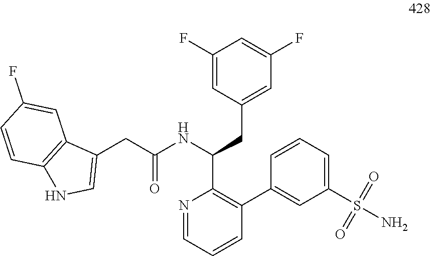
N1=CC=CC(C2=CC(S(N)(=O)=O)=CC=C2)=C1C(NC(CC1=CNC2=C1C=C(F)C=C2)=O)CC1=CC(F)=CC(F)=C1
